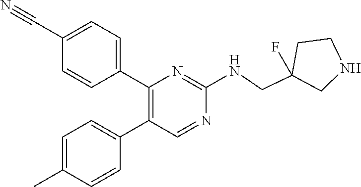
C1(C#N)=CC=C(C2=C(C3=CC=C(C)C=C3)C=NC(NCC3(F)CNCC3)=N2)C=C1
